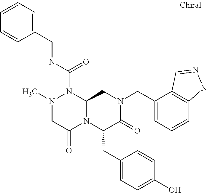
N1(C)CC(=O)N2C(N1C(NCC1=CC=CC=C1)=O)CN(CC1=CC=CC3=C1C=NN3)C(=O)C2CC1=CC=C(O)C=C1
